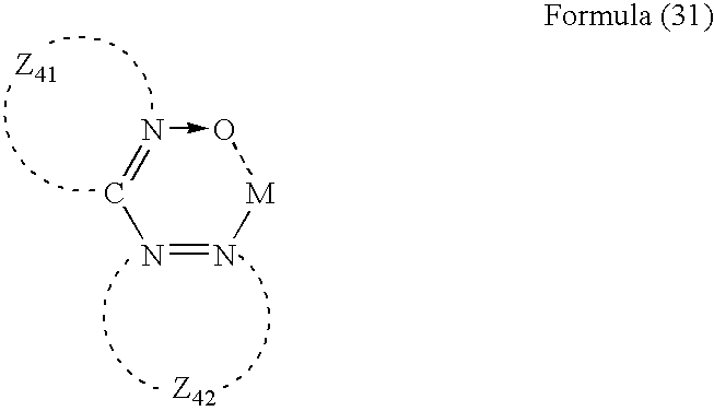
O1-N=CN=N[M]1
